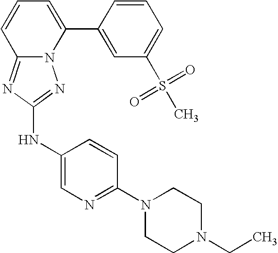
N12C(=NC(NC3=CN=C(N4CCN(CC)CC4)C=C3)=N1)C=CC=C2C1=CC(S(C)(=O)=O)=CC=C1
